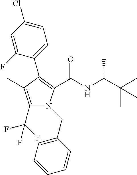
C1(C2=C(C(=O)NC(C(C)(C)C)C)N(CC3=CC=CC=C3)C(C(F)(F)F)=C2C)=CC=C(Cl)C=C1F
